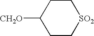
[CH2O]C1CC[SO2]CC1
